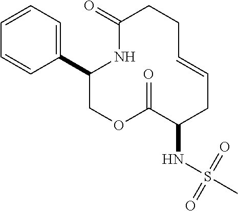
C1=CC=C(C2COC(=O)C(NS(C)(=O)=O)CC=CCCC(=O)N2)C=C1
